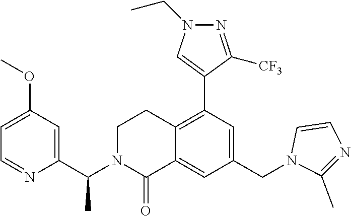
C1=C(OC)C=C(C(N2CCC3=C(C4=CN(CC)N=C4[CF3])C=C(CN4C=CN=C4C)C=C3C2=O)C)N=C1
